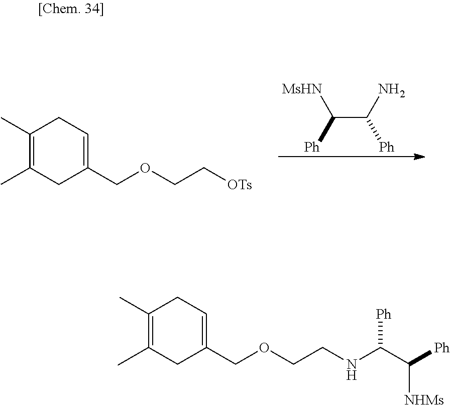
C1(C)=C(C)CC(COCC[OTs])=CC1.[MsHN]C(C([Ph])N)[Ph].C1(C)=C(C)CC(COCCNC(C([Ph])[NHMs])[Ph])=CC1
